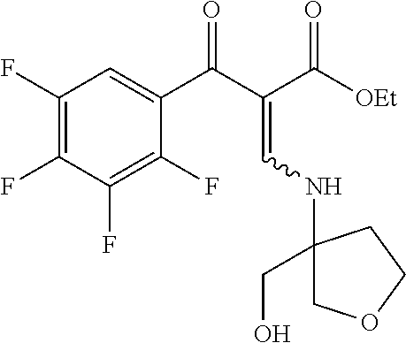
C1(F)=C(F)C(F)=C(F)C(C(C(=CNC2(CO)COCC2)C(=O)[OEt])=O)=C1
